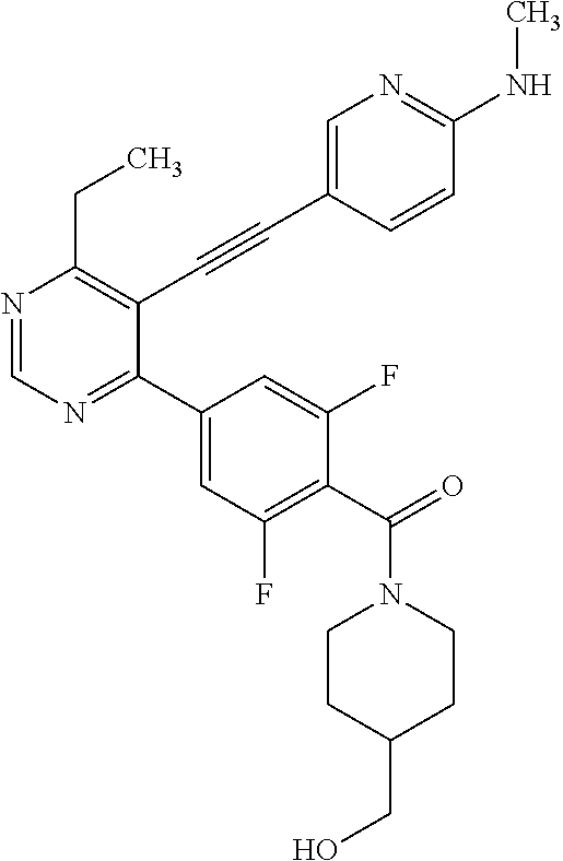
N1=CN=C(C2=CC(F)=C(C(N3CCC(CO)CC3)=O)C(F)=C2)C(C#CC2=CN=C(NC)C=C2)=C1CC
